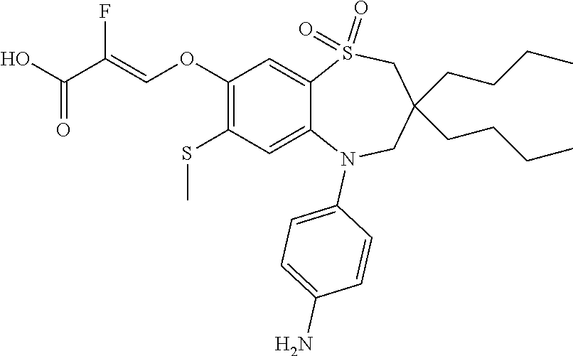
C1(N)=CC=C(N2C3=CC(SC)=C(OC=C(C(=O)O)F)C=C3S(=O)(=O)CC(CCCC)(CCCC)C2)C=C1
